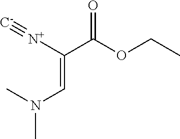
C(=C([N+]#[C-])C(OCC)=O)N(C)C
